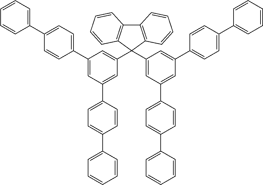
C12=C(C(C3=CC(C4=CC=C(C5=CC=CC=C5)C=C4)=CC(C4=CC=C(C5=CC=CC=C5)C=C4)=C3)(C3=CC(C4=CC=C(C5=CC=CC=C5)C=C4)=CC(C4=CC=C(C5=CC=CC=C5)C=C4)=C3)C3=C1C=CC=C3)C=CC=C2
